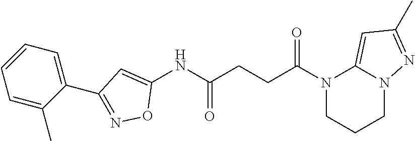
N1(C(CCC(NC2=CC(C3=CC=CC=C3C)=NO2)=O)=O)CCCN2C1=CC(C)=N2
